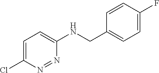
C1=C(Cl)N=NC(NCC2=CC=C(F)C=C2)=C1
